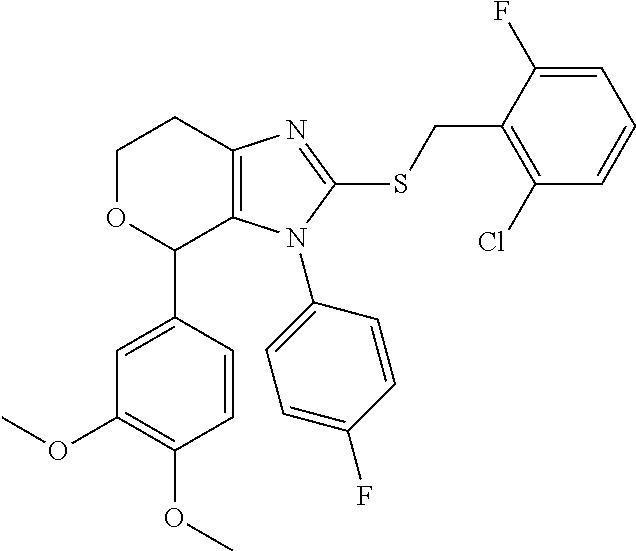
C1=CC(C2C3=C(N=C(SCC4=C(Cl)C=CC=C4F)N3C3=CC=C(F)C=C3)CCO2)=CC(OC)=C1OC
